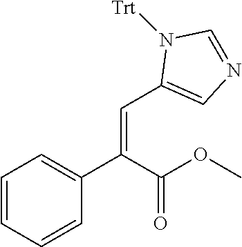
C1=CC=CC(C(C(OC)=O)=CC2=CN=CN2[Trt])=C1
